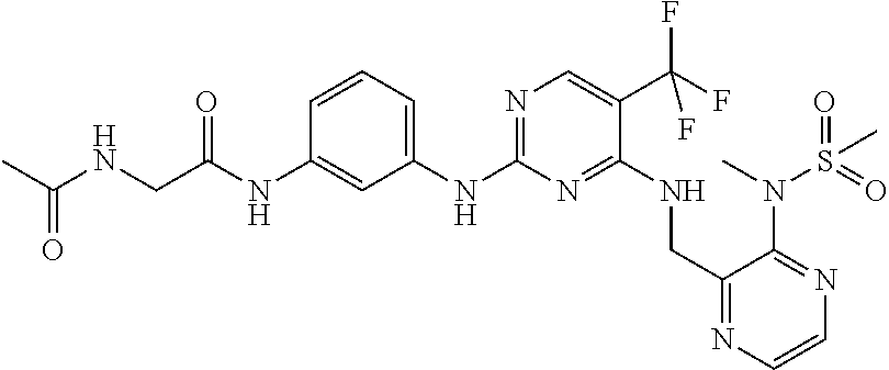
N1=C(NC2=CC=CC(NC(CNC(C)=O)=O)=C2)N=C(NCC2=NC=CN=C2N(C)S(=O)(=O)C)C(C(F)(F)F)=C1
